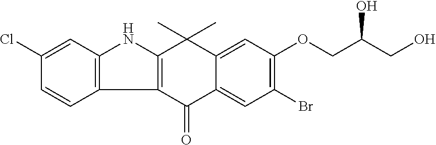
C1(Cl)=CC2=C(C=C1)C1=C(N2)C(C)(C)C2=CC(OCC(CO)O)=C(Br)C=C2C1=O
